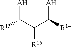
[R15]C(C(C([R14])[AH])[R16])[AH]
